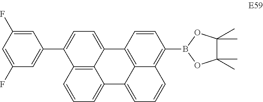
C1(C2=CC=C3C4=C2C=CC=C4C2=CC=CC4=C(B5OC(C)(C)C(C)(C)O5)C=CC3=C24)=CC(F)=CC(F)=C1
